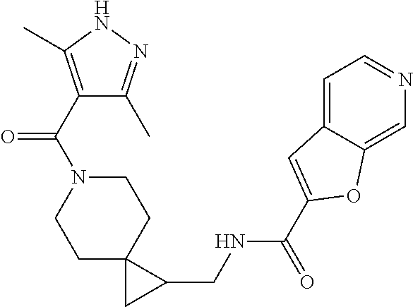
C1N(C(C2=C(C)NN=C2C)=O)CCC2(C1)CC2CNC(C1=CC2=CC=NC=C2O1)=O
